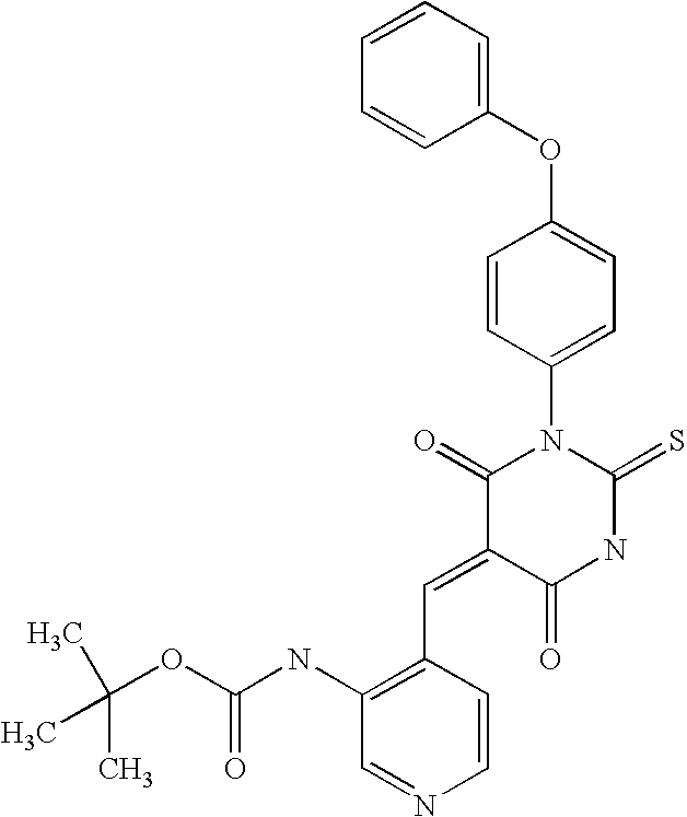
C1=CC=CC(OC2=CC=C(N3C(=O)C(=CC4=C(NC(OC(C)(C)C)=O)C=NC=C4)C(=O)NC3=S)C=C2)=C1
